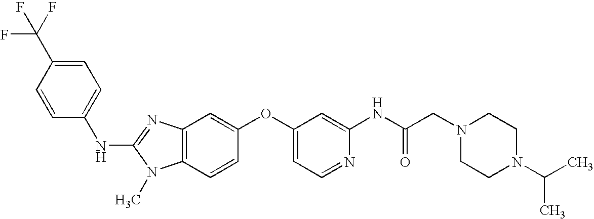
C1=C(C(F)(F)F)C=CC(NC2=NC3=C(N2C)C=CC(OC2=CC=NC(NC(CN4CCN(C(C)C)CC4)=O)=C2)=C3)=C1
